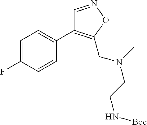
C1=C(F)C=CC(C2=C(CN(C)CCN[Boc])ON=C2)=C1
